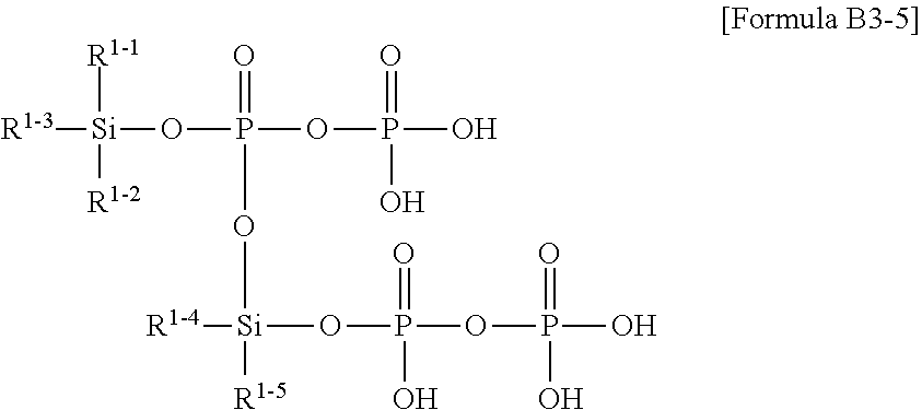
[R1-3][Si](OP(OP(O)(=O)O)(=O)O[Si]([R1-5])([R1-4])OP(O)(=O)OP(O)(O)=O)([R1-1])[R1-2]
